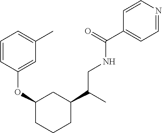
C1=CC(OC2CC(C(CNC(C3=CC=NC=C3)=O)C)CCC2)=CC(C)=C1
